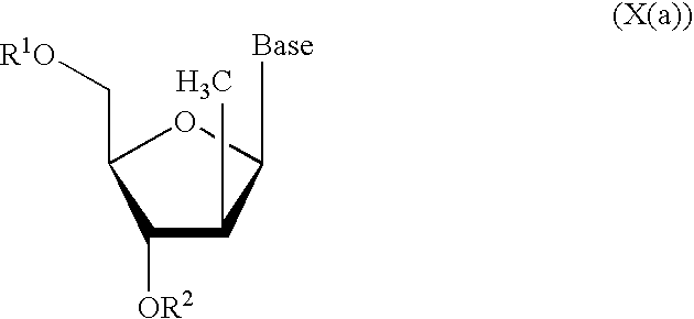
C1([OR2])C(C)C([Base])OC1C[R1O]
